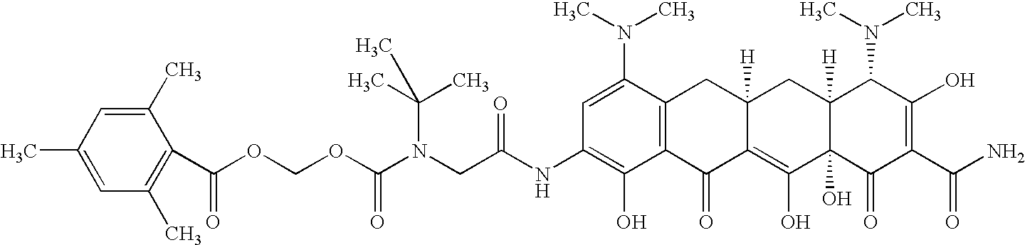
N(CC(NC1=C(O)C2=C(C(N(C)C)=C1)CC1([H])C(=C(O)C3(O)C([H])(C1)C(N(C)C)C(O)=C(C(N)=O)C3=O)C2=O)=O)(C(OCOC(=O)C1=C(C)C=C(C)C=C1C)=O)C(C)(C)C
